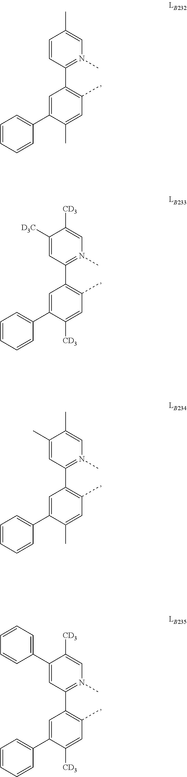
C1=C(C2=CC=CC=C2)C(C)=CC(C)=C1C1=N(C)C=C(C)C(C)=C1.C1=C(C2=CC=CC=C2)C([CD3])=CC(C)=C1C1=N(C)C=C([CD3])C([D3C])=C1.C1=C(C2=CC=CC=C2)C(C)=CC(C)=C1C1=N(C)C=C(C)C=C1.C1=C(C2=CC=CC=C2)C([CD3])=CC(C)=C1C1=N(C)C=C([CD3])C(C2=CC=CC=C2)=C1
